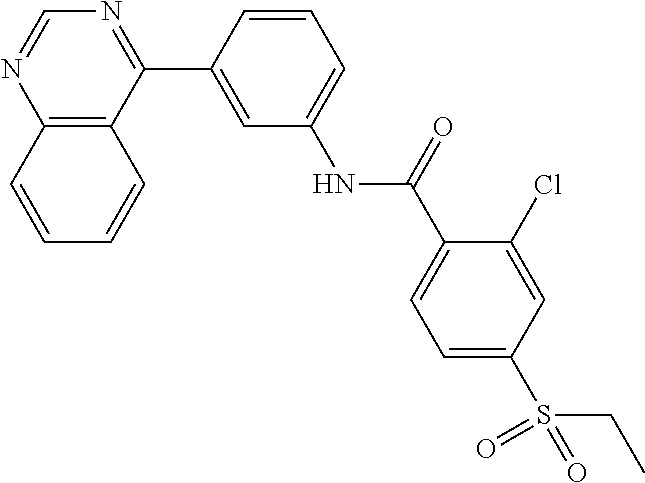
C12=C(C(C3=CC(NC(C4=CC=C(S(CC)(=O)=O)C=C4Cl)=O)=CC=C3)=NC=N1)C=CC=C2
